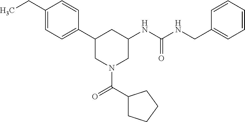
C1(CC)=CC=C(C2CN(C(C3CCCC3)=O)CC(NC(=O)NCC3=CC=CC=C3)C2)C=C1
